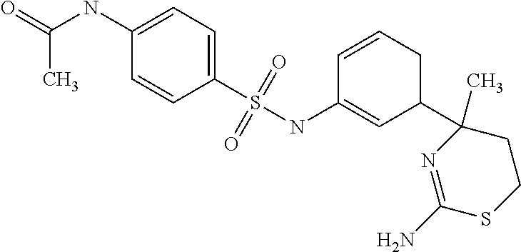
C1(NC(=O)C)=CC=C(S(NC2=CC(C3(C)N=C(N)SCC3)CC=C2)(=O)=O)C=C1
